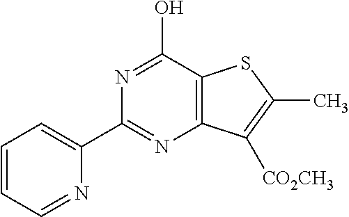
C1(C2=NC3=C(C(O)=N2)SC(C)=C3[CO2CH3])=CC=CC=N1
